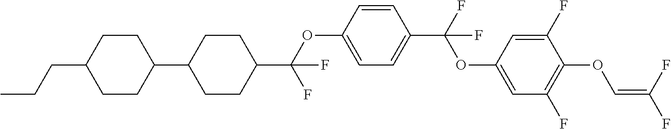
C1CC(C2CCC(C(OC3=CC=C(C(F)(OC4=CC(F)=C(OC=C(F)F)C(F)=C4)F)C=C3)(F)F)CC2)CCC1CCC
